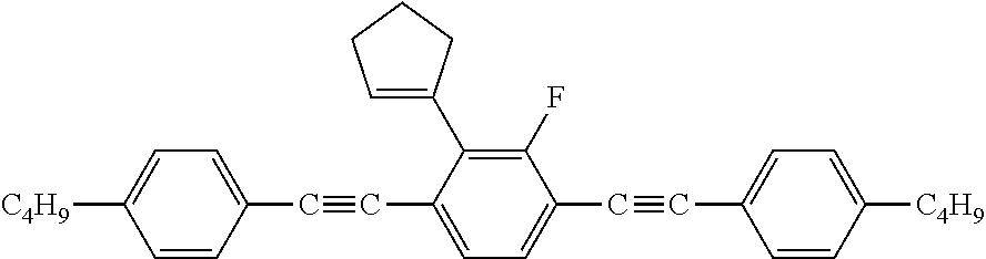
C1=CC(C#CC2=CC=C(C#CC3=CC=C([C4H9])C=C3)C(F)=C2C2=CCCC2)=CC=C1[C4H9]
